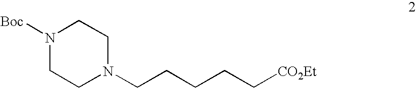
N1([Boc])CCN(CCCCC[CO2Et])CC1
